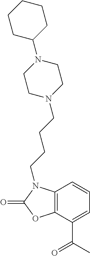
C1=CC2=C(C(C(C)=O)=C1)OC(=O)N2CCCCN1CCN(C2CCCCC2)CC1
